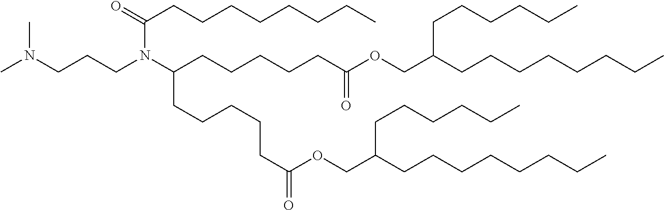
N(CCCN(C(CCCCCC(OCC(CCCCCCCC)CCCCCC)=O)CCCCCC(=O)OCC(CCCCCCCC)CCCCCC)C(=O)CCCCCCCC)(C)C
